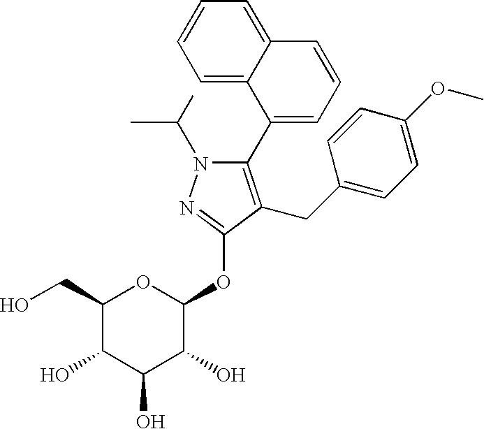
N1(C(C)C)C(C2=CC=CC3=CC=CC=C23)=C(CC2=CC=C(OC)C=C2)C(OC2OC(CO)C(O)C(O)C2O)=N1
